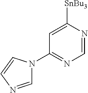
C1=C([SnBu3])N=CN=C1N1C=NC=C1
